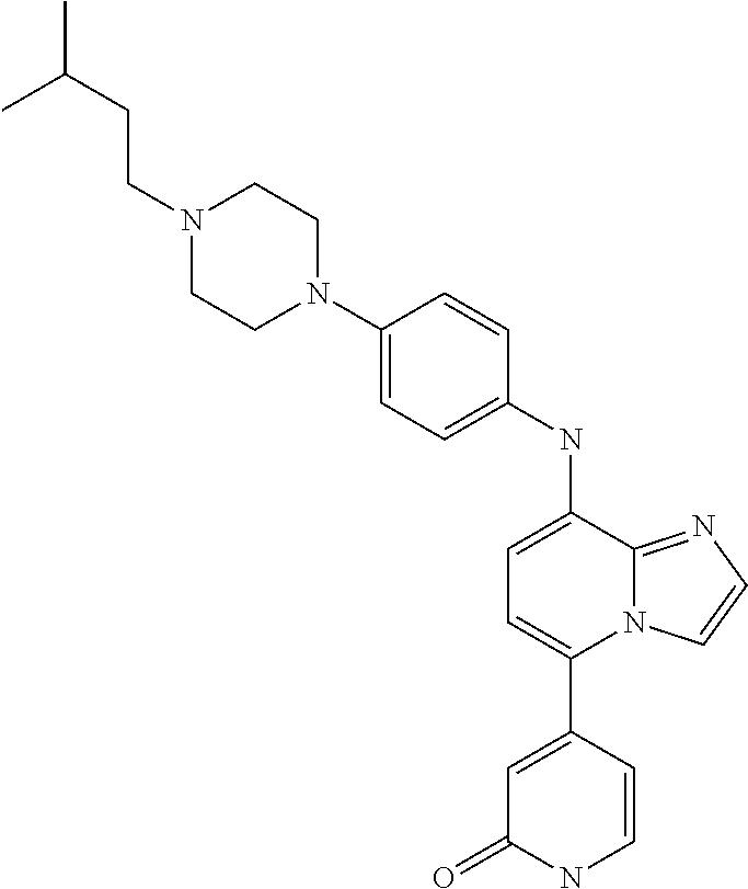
C1(C2=CC=C(NC3=CC=C(N4CCN(CCC(C)C)CC4)C=C3)C3=NC=CN23)=CC(=O)NC=C1
